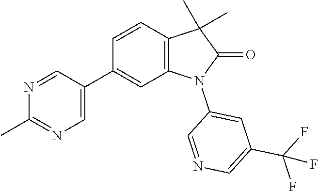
C1=NC(C)=NC=C1C1=CC2=C(C=C1)C(C)(C)C(=O)N2C1=CC(C(F)(F)F)=CN=C1
